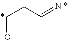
C(CC=N)=O
